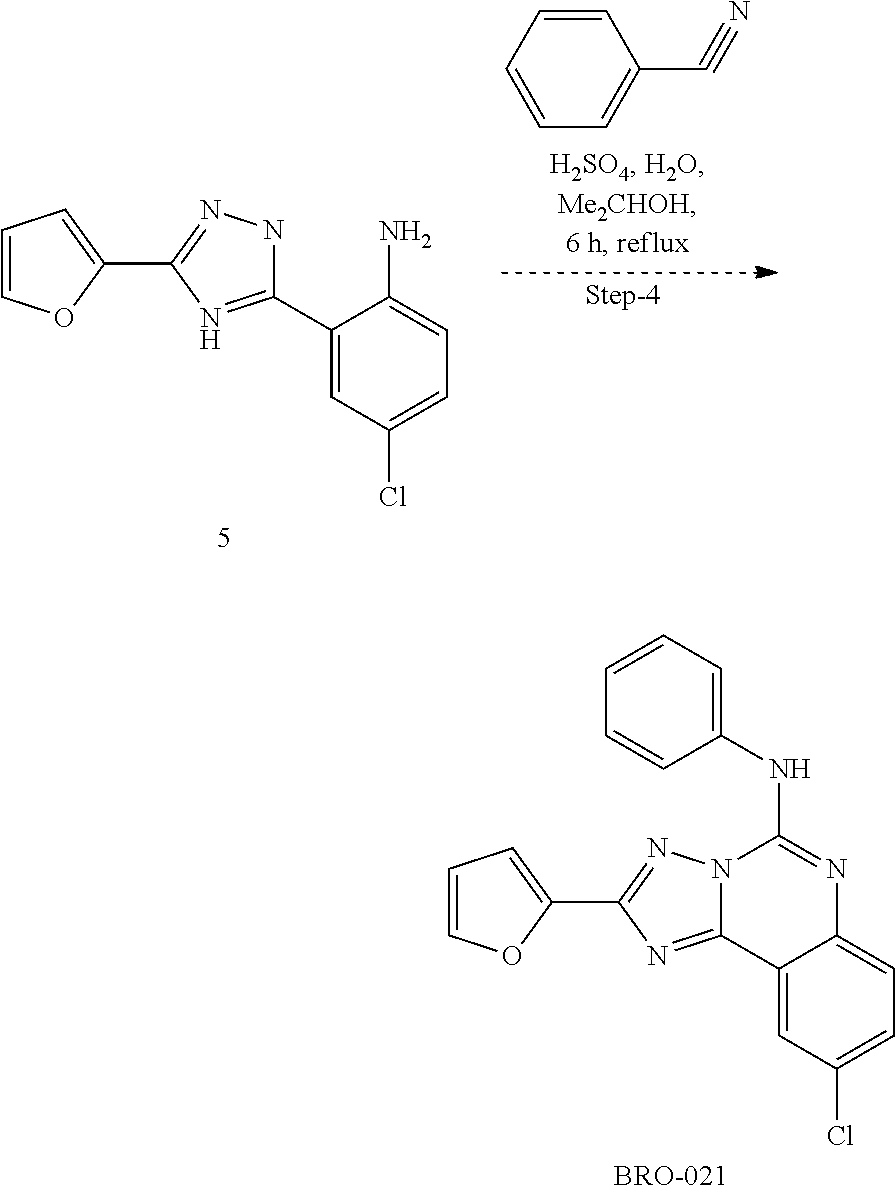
C1=CC=CC=C1C#N.C1=COC(C2=NNC(C3=CC(Cl)=CC=C3N)=N2)=C1.C1=COC(C2=NN3C(=N2)C2=CC(Cl)=CC=C2N=C3NC2=CC=CC=C2)=C1
